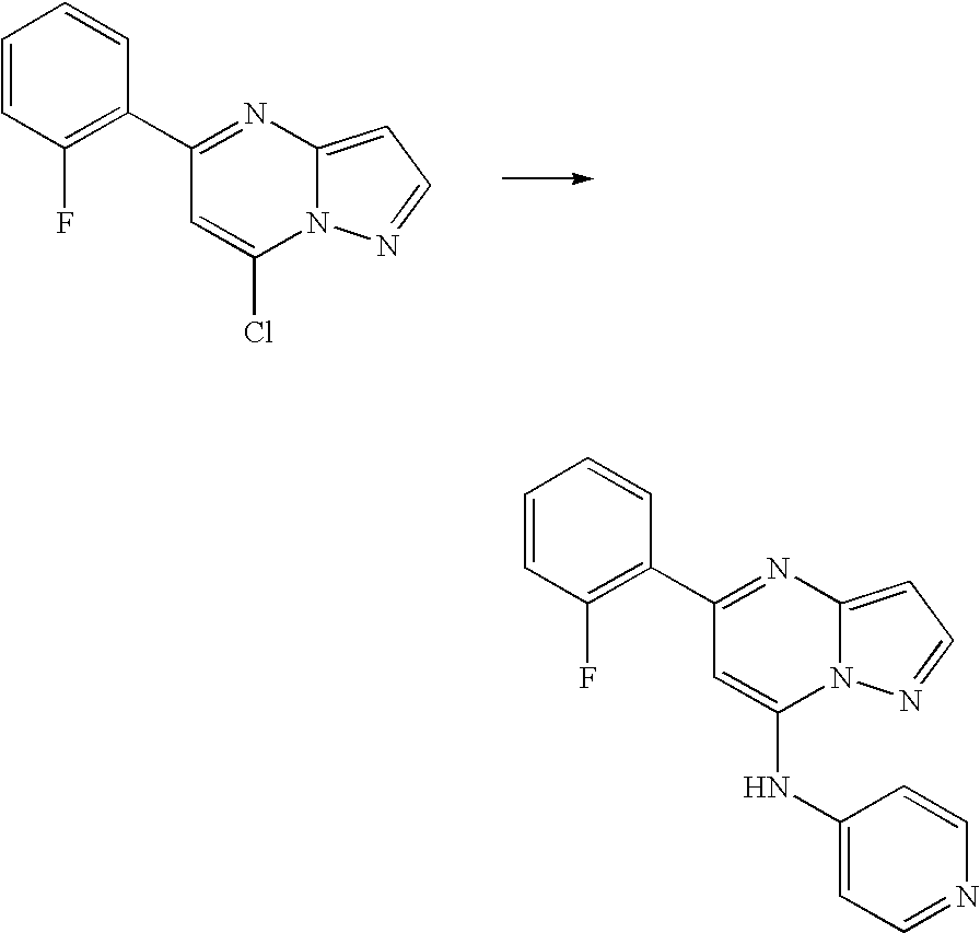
C1(C2=NC3=CC=NN3C(Cl)=C2)=C(F)C=CC=C1.C1(C2=NC3=CC=NN3C(NC3=CC=NC=C3)=C2)=C(F)C=CC=C1
